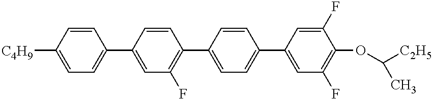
C1([C4H9])=CC=C(C2=CC(F)=C(C3=CC=C(C4=CC(F)=C(OC(C)[C2H5])C(F)=C4)C=C3)C=C2)C=C1
